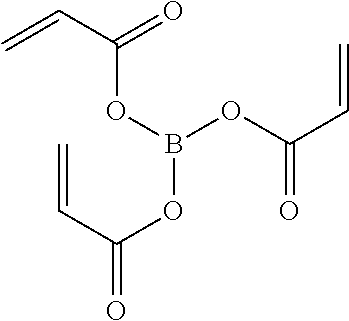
C=CC(OB(OC(=O)C=C)OC(C=C)=O)=O
